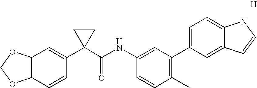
[H].C12=C(C=CC(C3(C(NC4=CC(C5=CC=C6C(=C5)C=CN6)=C(C)C=C4)=O)CC3)=C1)OCO2
